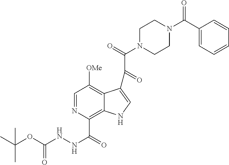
C1=NC(C(NNC(OC(C)(C)C)=O)=O)=C2C(=C1[OMe])C(C(C(=O)N1CCN(C(C3=CC=CC=C3)=O)CC1)=O)=CN2
